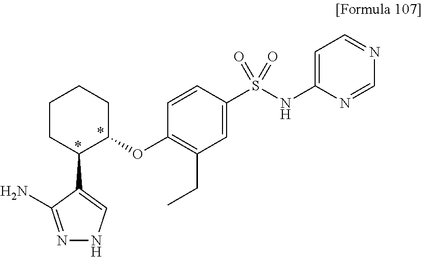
C1CC(C2=CNN=C2N)C(OC2=C(CC)C=C(S(NC3=CC=NC=N3)(=O)=O)C=C2)CC1
